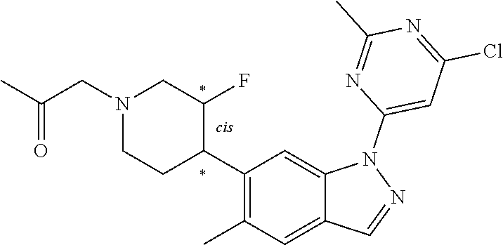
N1(CC(C)=O)CCC(C2=C(C)C=C3C(=C2)N(C2=CC(Cl)=NC(C)=N2)N=C3)C(F)C1
